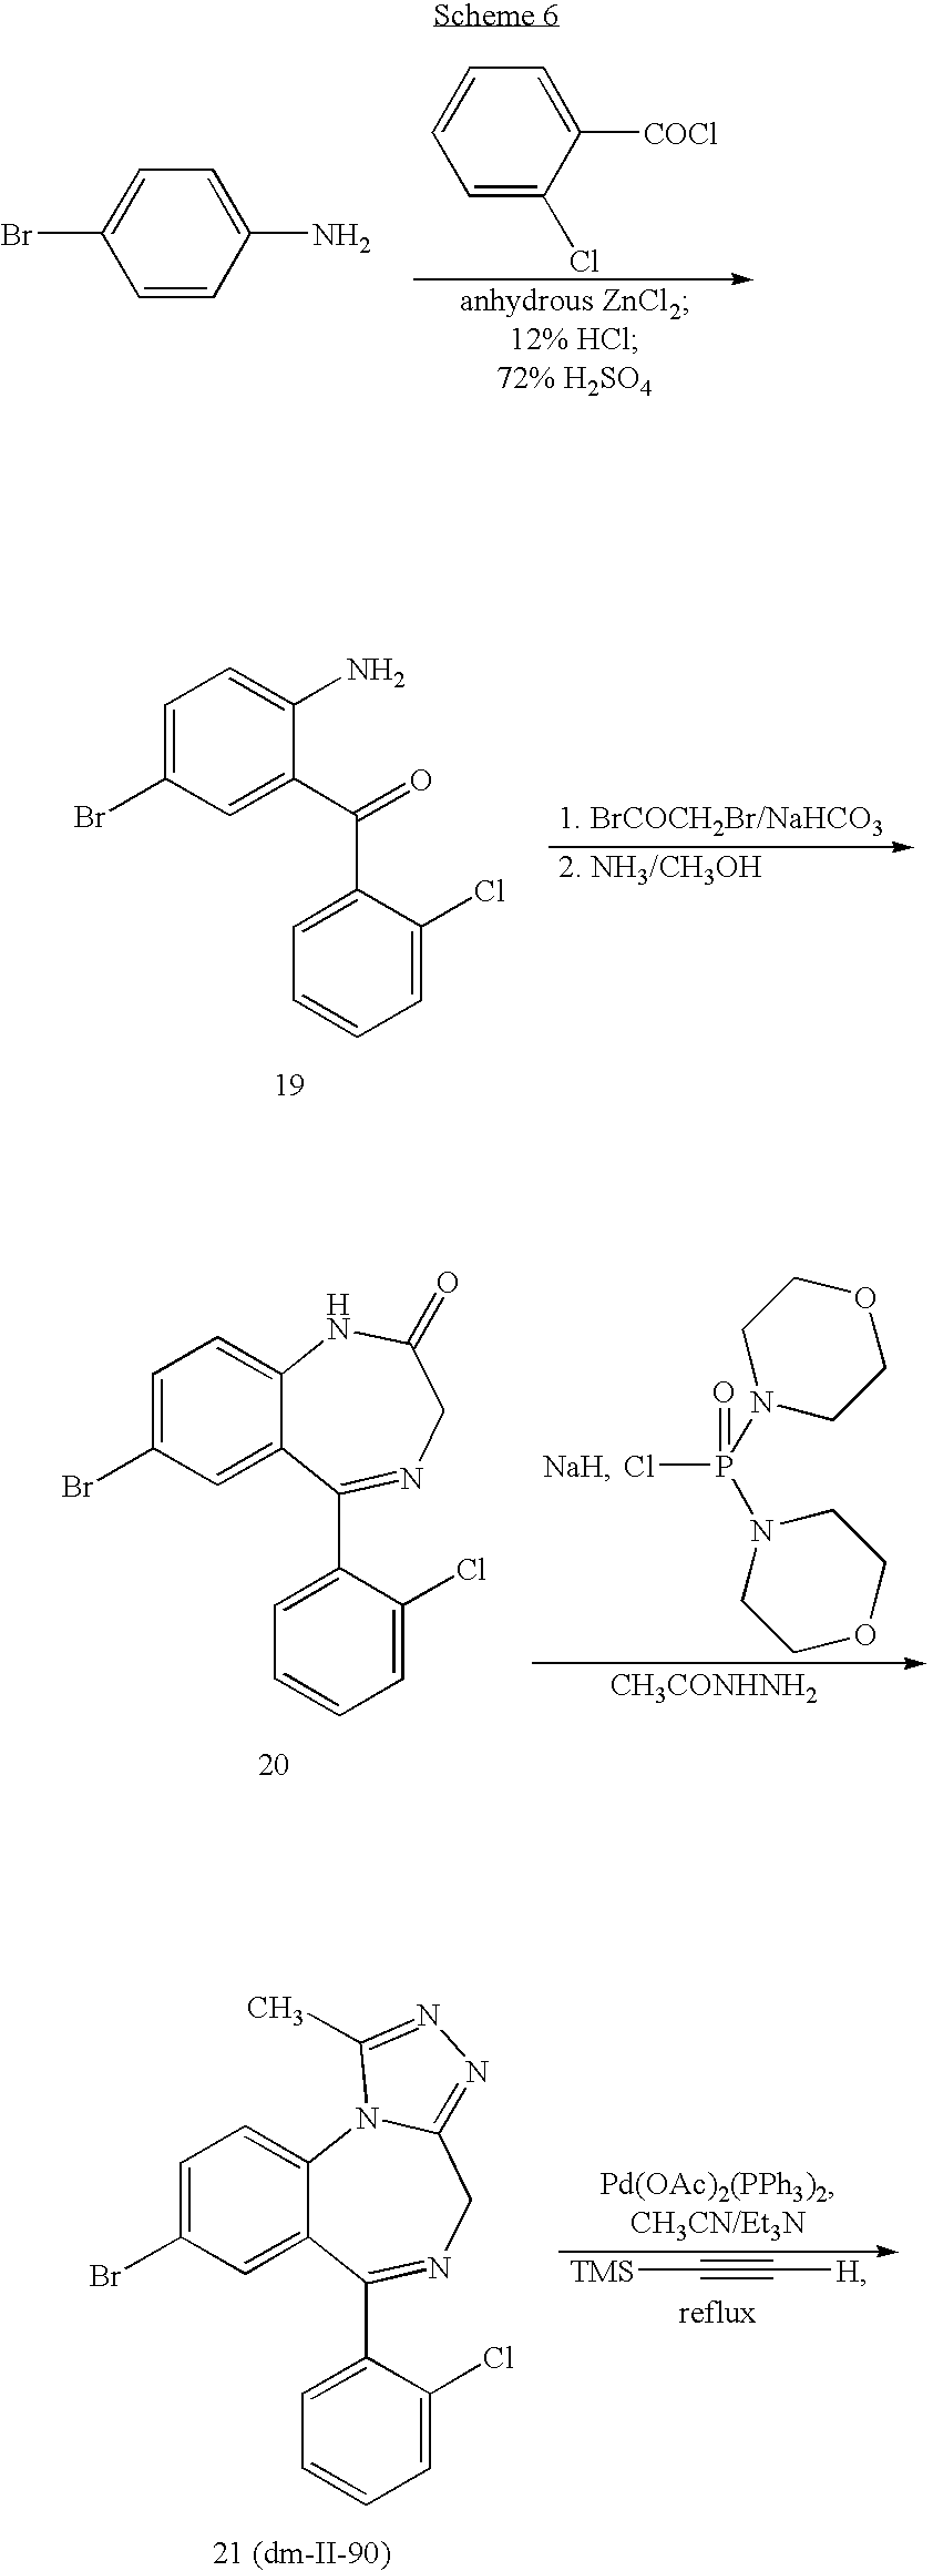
C1=C(Cl)C([COCl])=CC=C1.C1=CC(N)=CC=C1Br.C1=C(Br)C=C(C(=O)C2=CC=CC=C2Cl)C(N)=C1.C12=CC=C(Br)C=C1C(C1=CC=CC=C1Cl)=NCC(=O)N2.C1COCCN1P(Cl)(=O)N1CCOCC1.[NaH].[CH3CONHNH2].C12=CC=C(Br)C=C1C(C1=CC=CC=C1Cl)=NCC1=NN=C(C)N21.[TMS]C#C[H]
